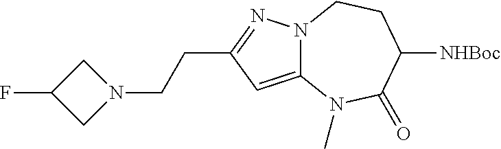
C(CC1=NN2C(=C1)N(C)C(=O)C([NHBoc])CC2)N1CC(F)C1
